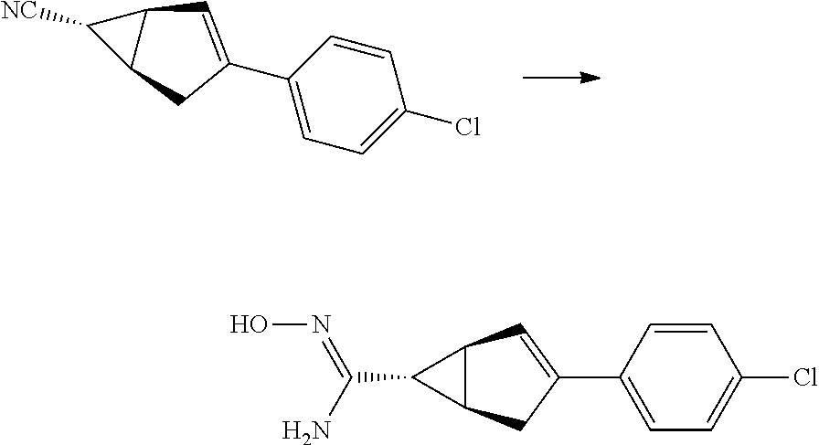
C1([NC])C2C1C=C(C1=CC=C(Cl)C=C1)C2.C1(C(N)=NO)C2C1C=C(C1=CC=C(Cl)C=C1)C2
